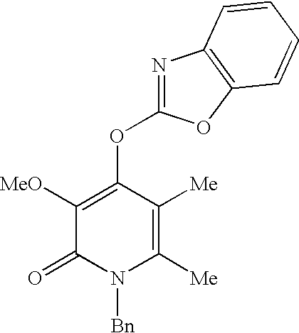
[MeO]C1=C(OC2=NC3=C(O2)C=CC=C3)C([Me])=C([Me])N([Bn])C1=O
